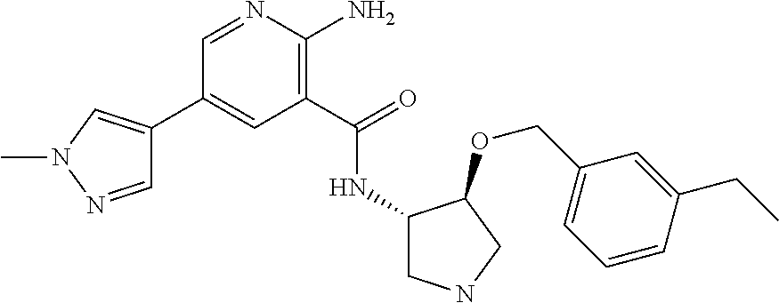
C1=NN(C)C=C1C1=CC(C(=O)NC2CNCC2OCC2=CC=CC(CC)=C2)=C(N)N=C1
